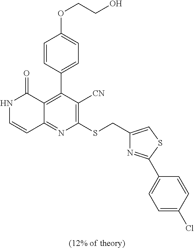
C1=C(Cl)C=CC(C2=NC(CSC3=C([CN])C(C4=CC=C(OCCO)C=C4)=C4C(=N3)C=CNC4=O)=CS2)=C1.[(12% of theory)]
